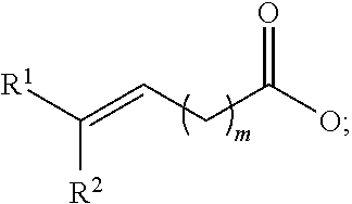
C([R2])([R1])=CCC(O)=O
